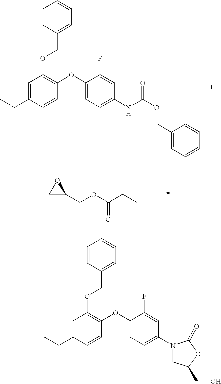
C1=C(CC)C=CC(OC2=CC=C(NC(OCC3=CC=CC=C3)=O)C=C2F)=C1OCC1=CC=CC=C1.C1C(COC(CC)=O)O1.C1=C(CC)C=CC(OC2=CC=C(N3CC(CO)OC3=O)C=C2F)=C1OCC1=CC=CC=C1
